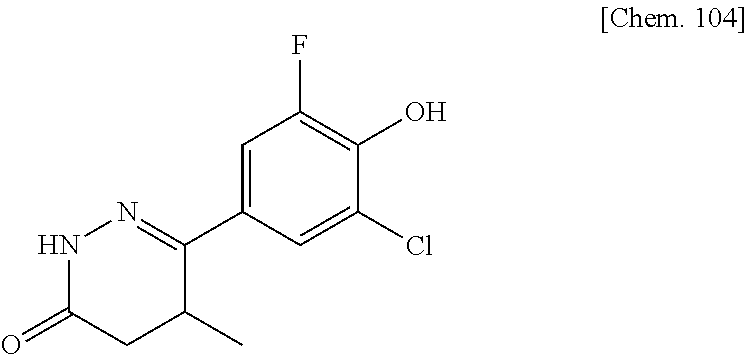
C1=C(C2=NNC(=O)CC2C)C=C(Cl)C(O)=C1F
